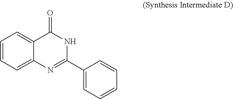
C1=CC=C2C(=C1)C(=O)NC(C1=CC=CC=C1)=N2
